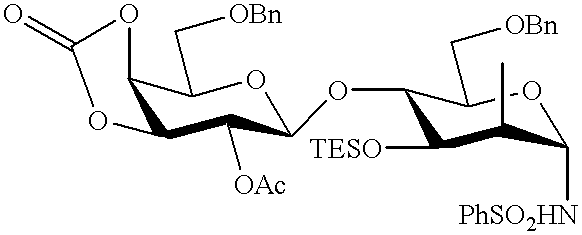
O=C1OC2C(C([OAc])C(OC3C([TESO])C(C)C([PhSO2HN])OC3C[OBn])OC2C[OBn])O1
